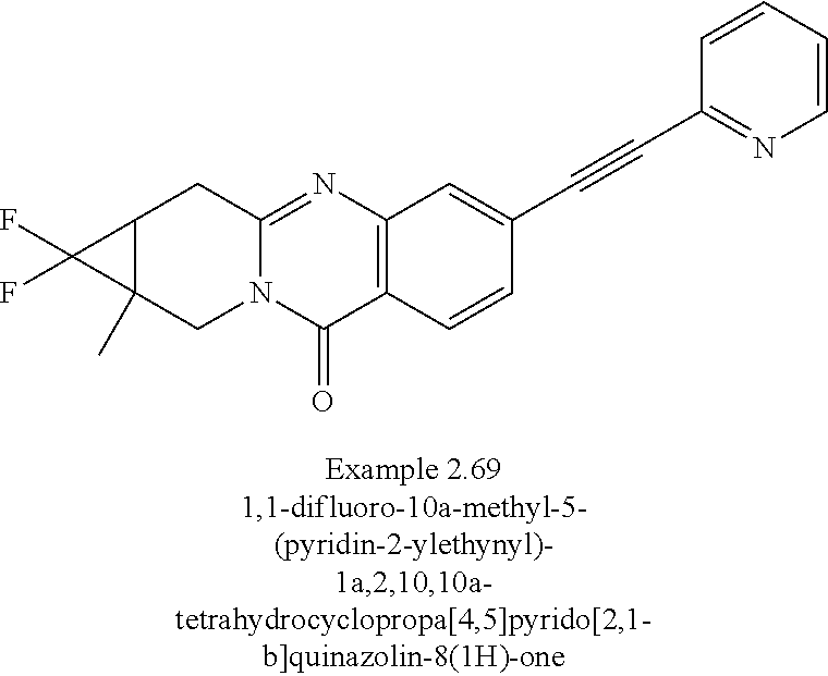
C12C(C)(CN3C(=NC4=C(C3=O)C=CC(C#CC3=NC=CC=C3)=C4)C1)C2(F)F
